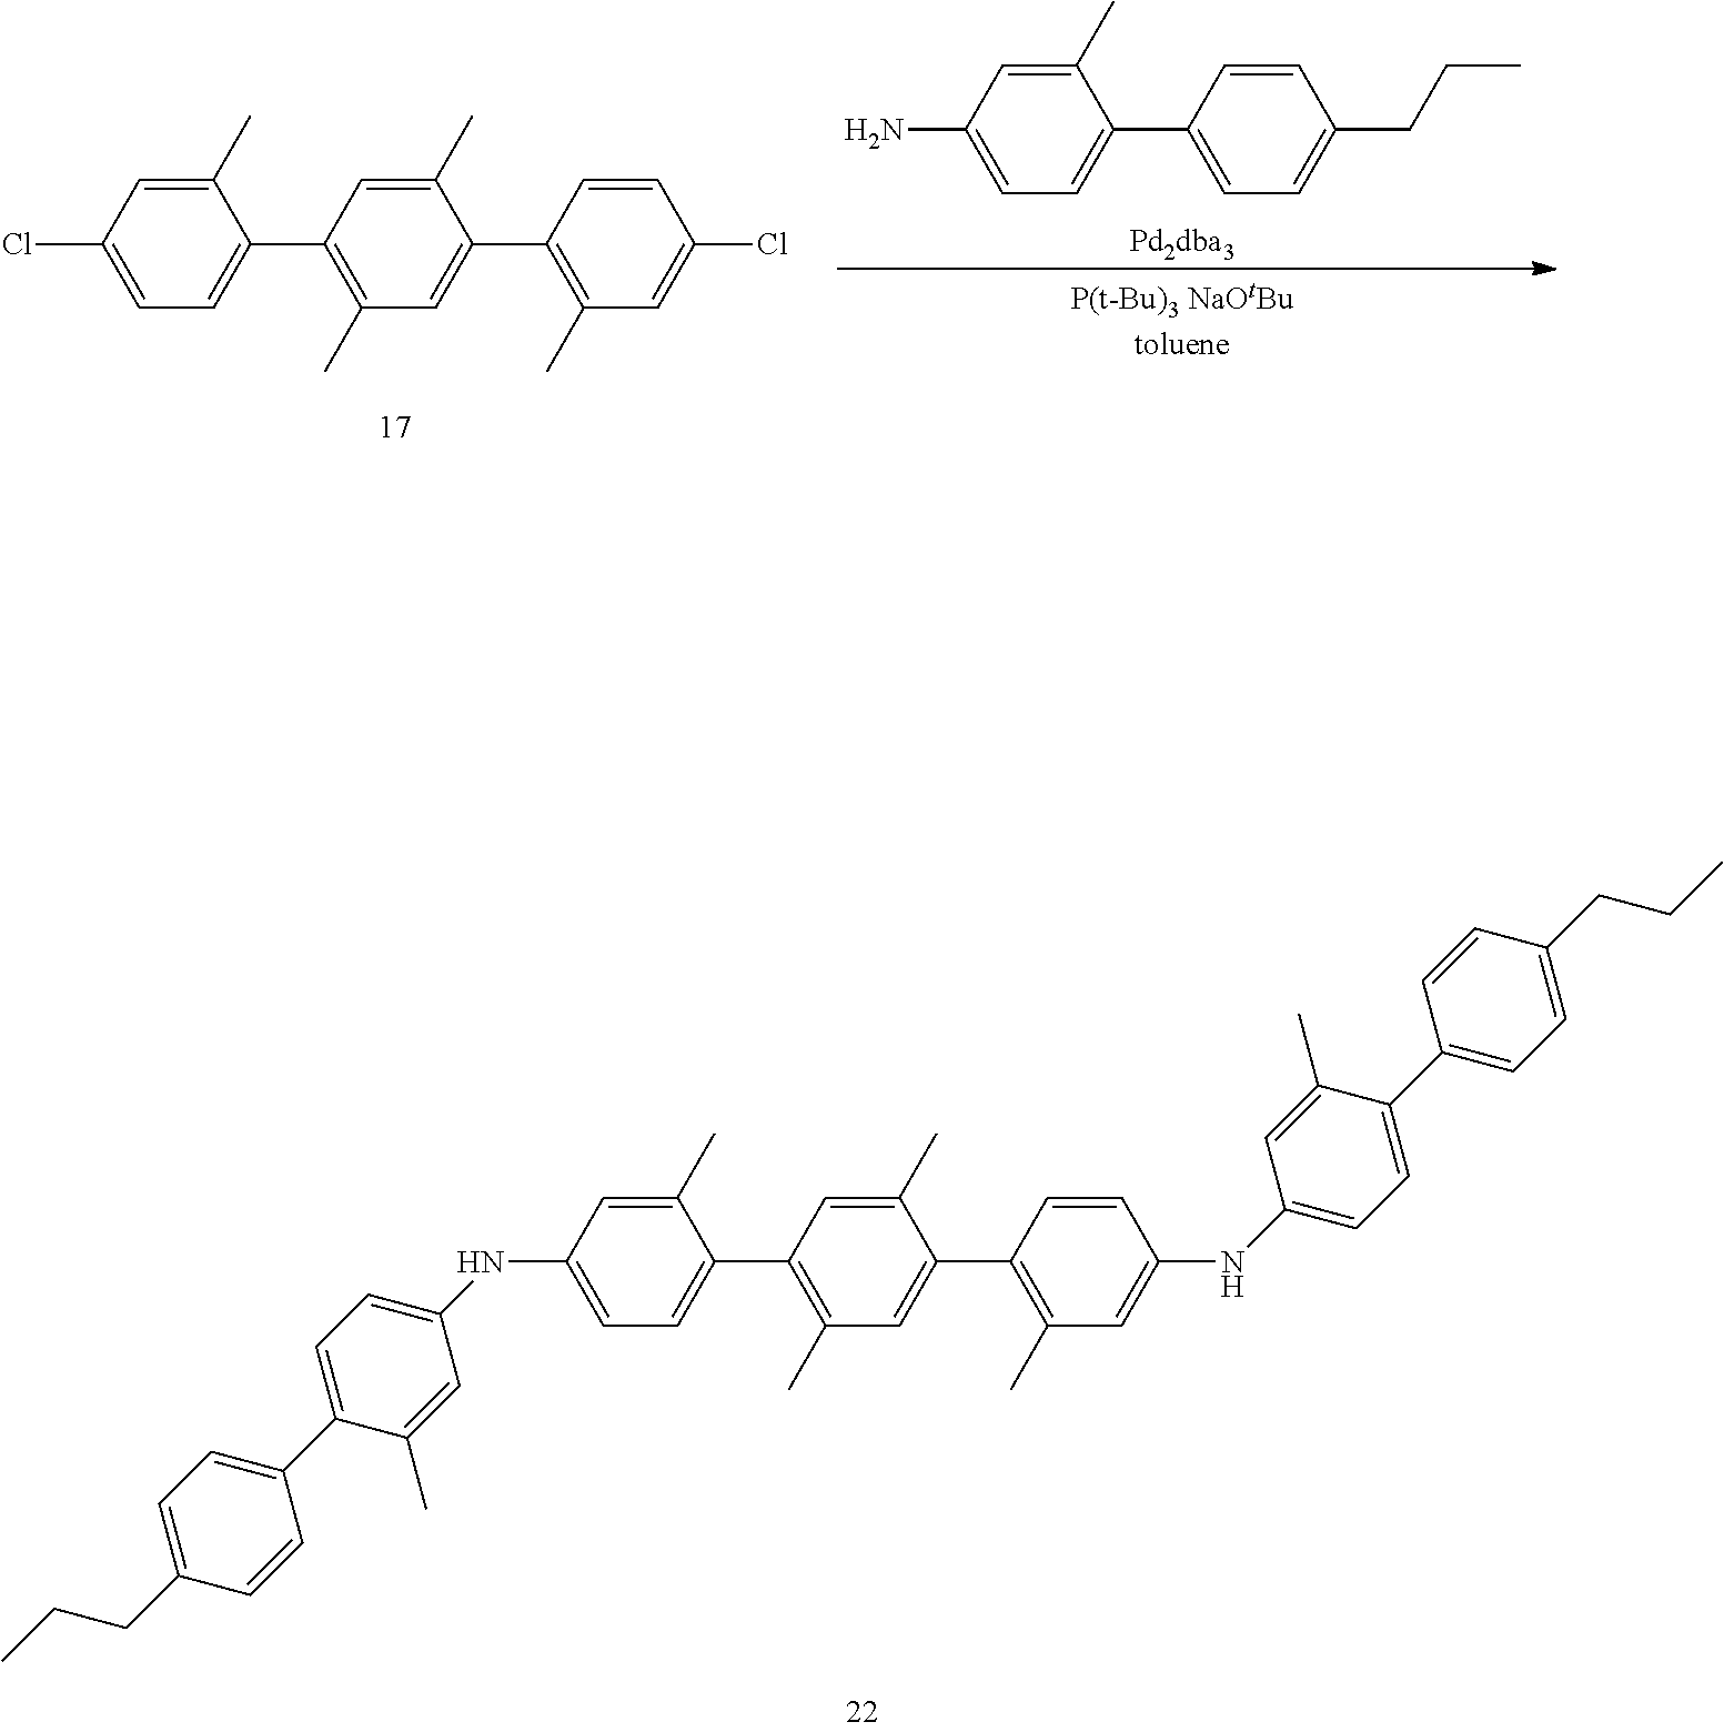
C1(Cl)=CC=C(C2=C(C)C=C(C3=C(C)C=C(Cl)C=C3)C(C)=C2)C(C)=C1.C1(N)=CC=C(C2=CC=C(CCC)C=C2)C(C)=C1.C1(NC2=CC=C(C3=CC=C(CCC)C=C3)C(C)=C2)=CC=C(C2=C(C)C=C(C3=C(C)C=C(NC4=CC=C(C5=CC=C(CCC)C=C5)C(C)=C4)C=C3)C(C)=C2)C(C)=C1
